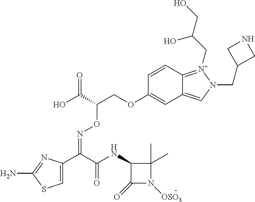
C1=C(C(C(NC2C(=O)N([OSO3])C2(C)C)=O)=NOC(COC2=CC3=CN(CC4CNC4)[N+](CC(CO)O)=C3C=C2)C(O)=O)N=C(N)S1
